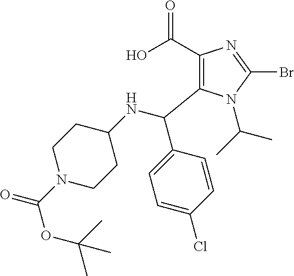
C1(C(O)=O)=C(C(NC2CCN(C(=O)OC(C)(C)C)CC2)C2=CC=C(Cl)C=C2)N(C(C)C)C(Br)=N1
